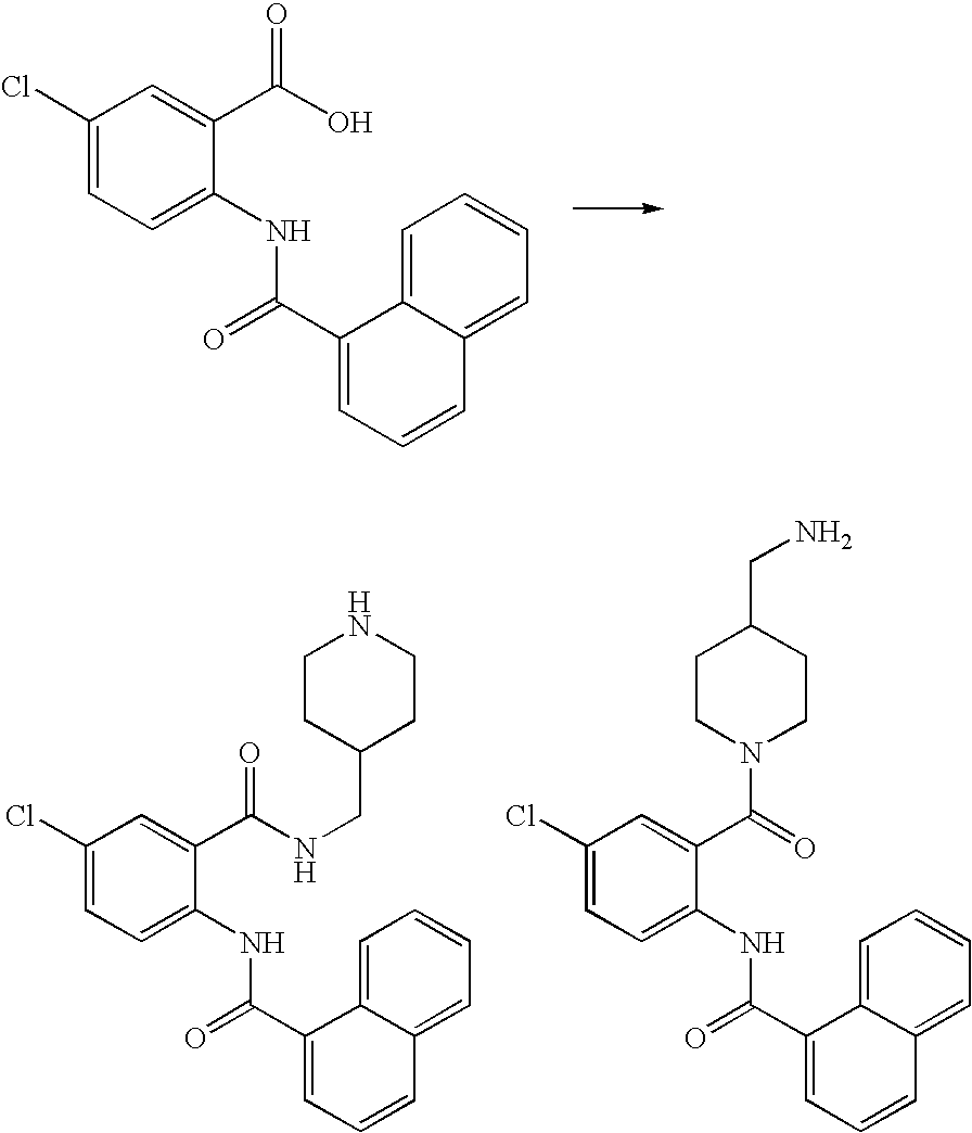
C1(Cl)=CC=C(NC(C2=CC=CC3=CC=CC=C23)=O)C(C(O)=O)=C1.C1(Cl)=CC=C(NC(C2=CC=CC3=CC=CC=C23)=O)C(C(NCC2CCNCC2)=O)=C1.C1(Cl)=CC=C(NC(C2=CC=CC3=CC=CC=C23)=O)C(C(=O)N2CCC(CN)CC2)=C1
